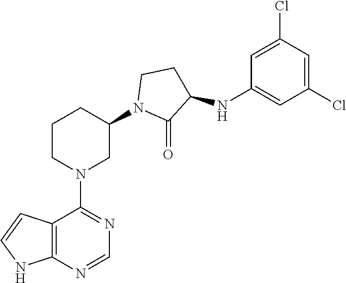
C12=C(N=CN=C1N1CC(N3C(=O)C(NC4=CC(Cl)=CC(Cl)=C4)CC3)CCC1)NC=C2
